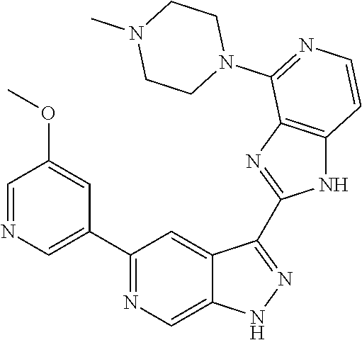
C1(C2=NC=C3C(=C2)C(C2=NC4=C(N2)C=CN=C4N2CCN(C)CC2)=NN3)=CN=CC(OC)=C1
